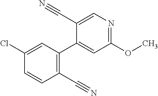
C1(C#N)=C(C2=CC(OC)=NC=C2C#N)C=C(Cl)C=C1
